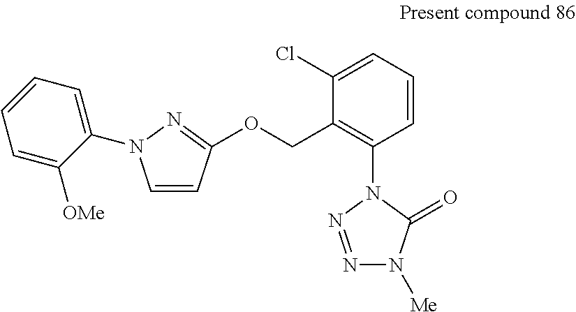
C1=CC(OCC2=C(N3N=NN([Me])C3=O)C=CC=C2Cl)=NN1C1=CC=CC=C1[OMe]
